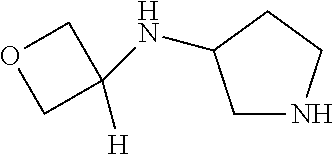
C1NCCC1NC1([H])COC1
